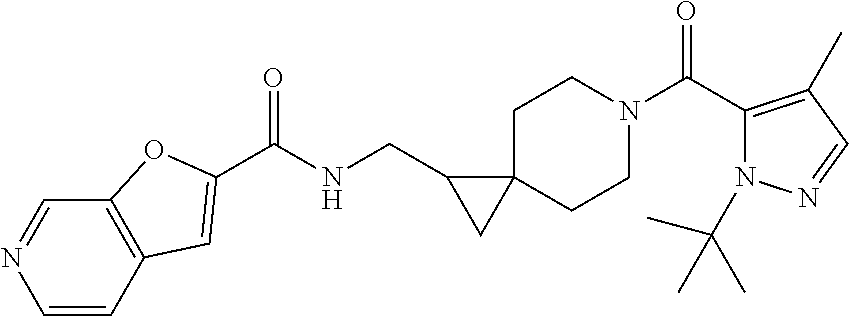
C1=CC2=C(C=N1)OC(C(=O)NCC1CC13CCN(C(=O)C1=C(C)C=NN1C(C)(C)C)CC3)=C2
